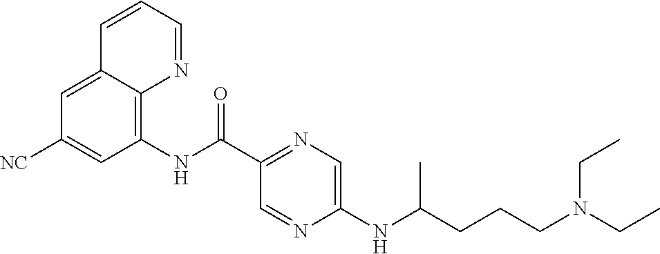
C12=CC([NC])=CC(NC(C3=NC=C(NC(CCCN(CC)CC)C)N=C3)=O)=C1N=CC=C2
